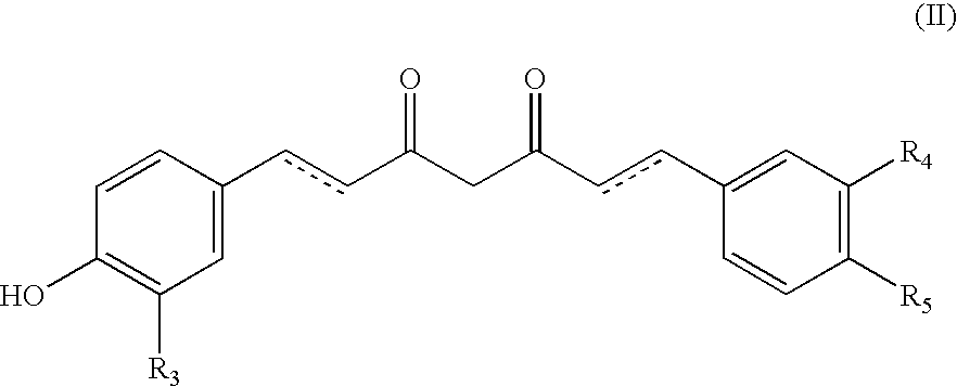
C1=CC(ccC(CC(ccC2=CC([R4])=C([R5])C=C2)=O)=O)=CC([R3])=C1O
